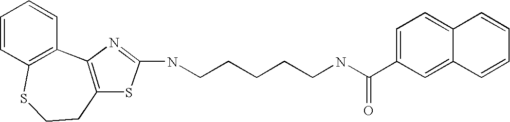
C1=CC2=C(C=C1)C1=C(CCS2)SC(NCCCCCNC(=O)C2=CC=C3C(=C2)C=CC=C3)=N1
